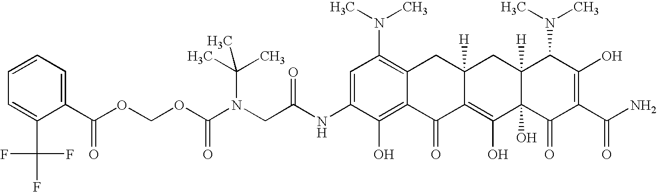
N(CC(NC1=CC(N(C)C)=C2C(=C1O)C(=O)C1=C(O)C3(O)C([H])(CC1([H])C2)C(N(C)C)C(O)=C(C(N)=O)C3=O)=O)(C(OCOC(C1=CC=CC=C1C(F)(F)F)=O)=O)C(C)(C)C
